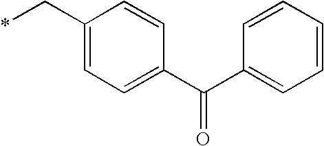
C1(C*)=CC=C(C(C2=CC=CC=C2)=O)C=C1
